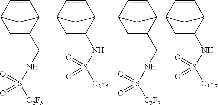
[C2F5]S(=O)(=O)NCC1CC2C=CC1C2.[C2F5]S(=O)(=O)NC1CC2C=CC1C2.[C3F7]S(=O)(=O)NCC1CC2C=CC1C2.[C3F7]S(=O)(=O)NC1CC2C=CC1C2
